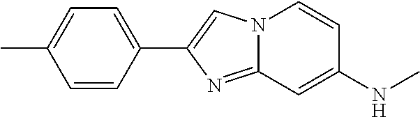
C1=CC(C2=CN3C(=N2)C=C(NC)C=C3)=CC=C1C
